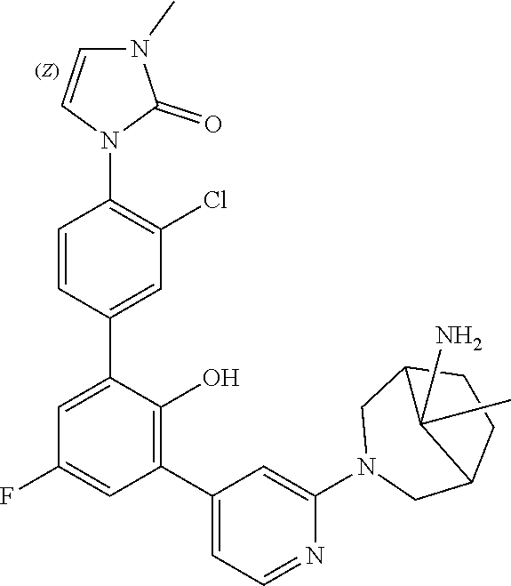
C1=CC(C2=CC(F)=CC(C3=CC=NC(N4CC5CCC(C4)C5(C)N)=C3)=C2O)=CC(Cl)=C1N1C(=O)N(C)C=C1
